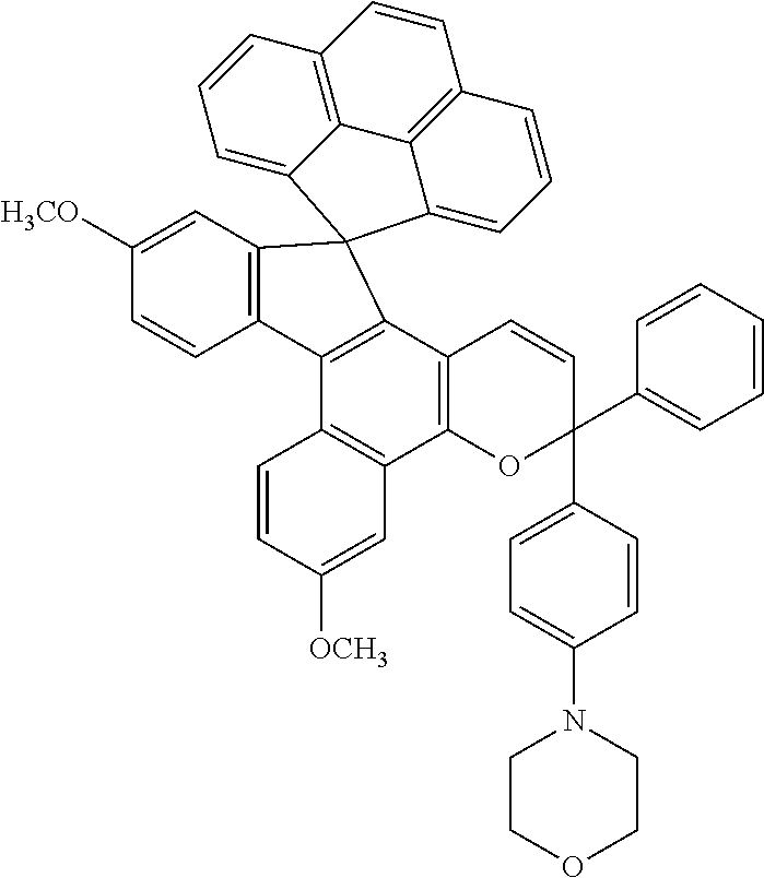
C12=C(C=C([H3CO])C=C1)C1(C3=C2C2=C(C4=C3C=CC(C3=CC=CC=C3)(C3=CC=C(N5CCOCC5)C=C3)O4)C=C([OCH3])C=C2)C2=CC=CC3=C2C2=C(C=C3)C=CC=C21
